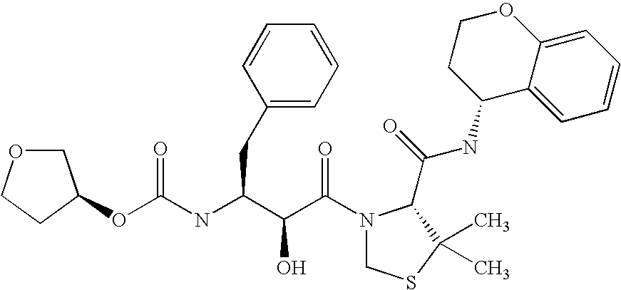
C(NC(C(C(N1CSC(C)(C)C1C(NC1C2=CC=CC=C2OCC1)=O)=O)O)CC1=CC=CC=C1)(OC1COCC1)=O
